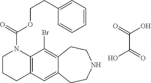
C12=C(C=C3C(=C1Br)CCNCC3)CCCN2C(=O)OCCC1=CC=CC=C1.C(C(=O)O)(=O)O
